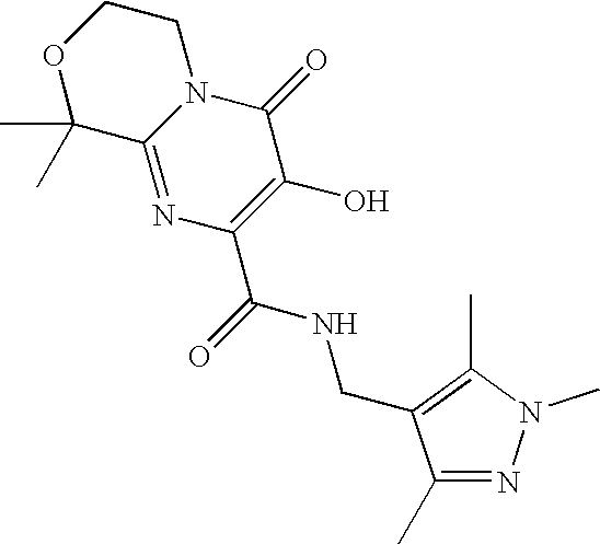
O1C(C)(C)C2=NC(C(NCC3=C(C)N(C)N=C3C)=O)=C(O)C(=O)N2CC1
